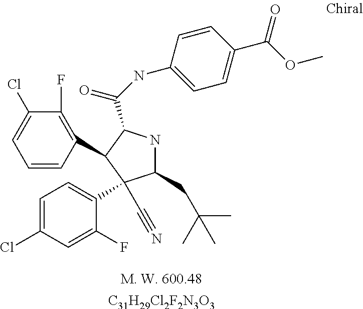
C1(CC(C)(C)C)NC(C(=O)NC2=CC=C(C(OC)=O)C=C2)C(C2=C(F)C(Cl)=CC=C2)C1(C1=CC=C(Cl)C=C1F)C#N.[C31H29Cl2F2N3O3]
